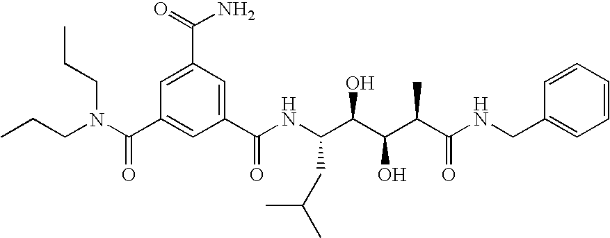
CCCN(C(C1=CC(C(NC(C(C(C(C(NCC2=CC=CC=C2)=O)C)O)O)CC(C)C)=O)=CC(C(=O)N)=C1)=O)CCC
